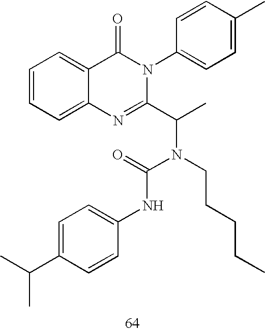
C1(N2C(=O)C3=CC=CC=C3N=C2C(N(C(NC2=CC=C(C(C)C)C=C2)=O)CCCCC)C)=CC=C(C)C=C1
